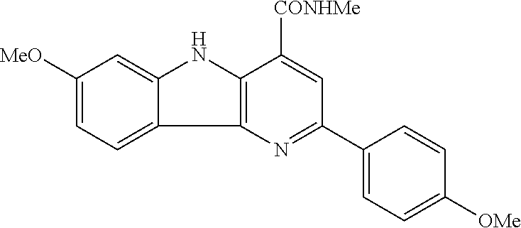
C12=CC([MeO])=CC=C1C1=C(N2)C([CONHMe])=CC(C2=CC=C([OMe])C=C2)=N1
